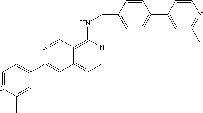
C1=NC(C)=CC(C2=CC3=CC=NC(NCC4=CC=C(C5=CC(C)=NC=C5)C=C4)=C3C=N2)=C1
